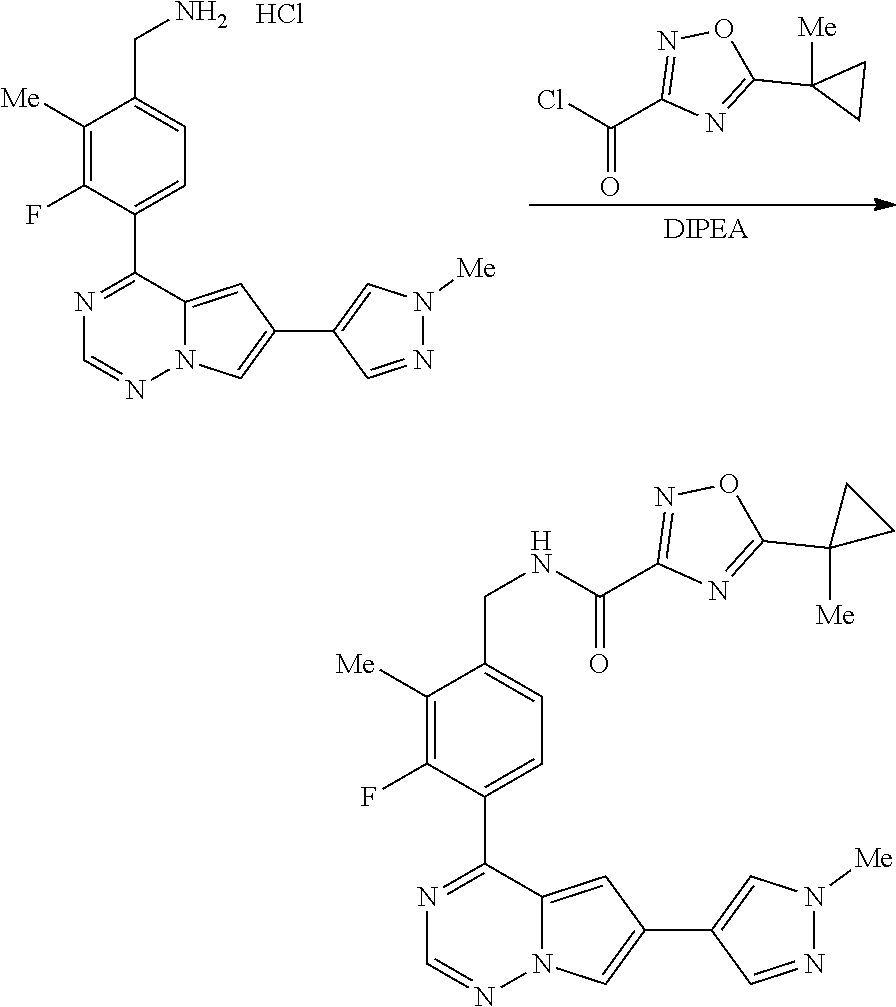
C1([Me])=C(F)C(C2=NC=NN3C2=CC(C2=CN([Me])N=C2)=C3)=CC=C1CNC(=O)C1=NOC(C2([Me])CC2)=N1.Cl.C1([Me])=C(F)C(C2=NC=NN3C2=CC(C2=CN([Me])N=C2)=C3)=CC=C1CN.ClC(C1=NOC(C2([Me])CC2)=N1)=O
